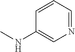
CNC1=CN=CC=C1
